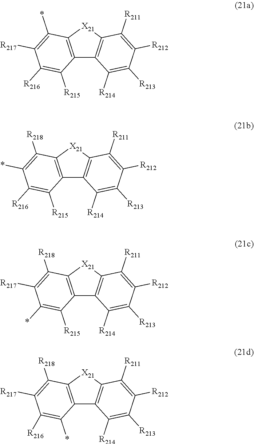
C12=C([X21]C3=C1C([R214])=C([R213])C([R212])=C3[R211])C(*)=C([R217])C([R216])=C2[R215].C12=C([X21]C3=C1C([R214])=C([R213])C([R212])=C3[R211])C([R218])=C(*)C([R216])=C2[R215].C12=C([X21]C3=C1C([R214])=C([R213])C([R212])=C3[R211])C([R218])=C([R217])C(*)=C2[R215].C12=C([X21]C3=C1C([R214])=C([R213])C([R212])=C3[R211])C([R218])=C([R217])C([R216])=C2*
